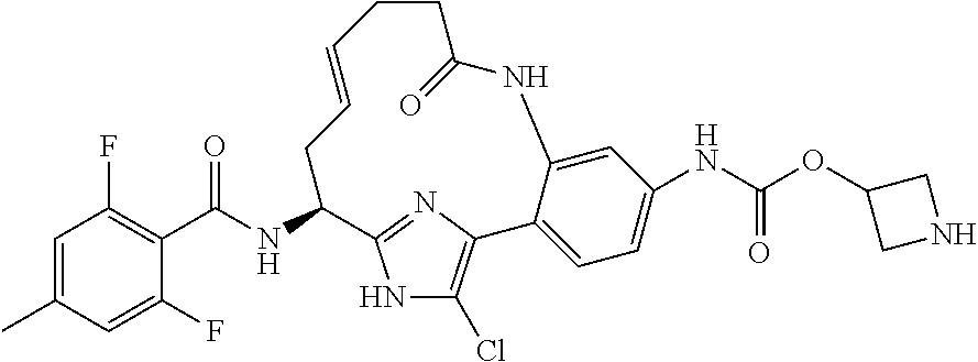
C1=C(C)C=C(F)C(C(NC2CC=CCCC(=O)NC3=CC(NC(=O)OC4CNC4)=CC=C3C3=C(Cl)NC2=N3)=O)=C1F
